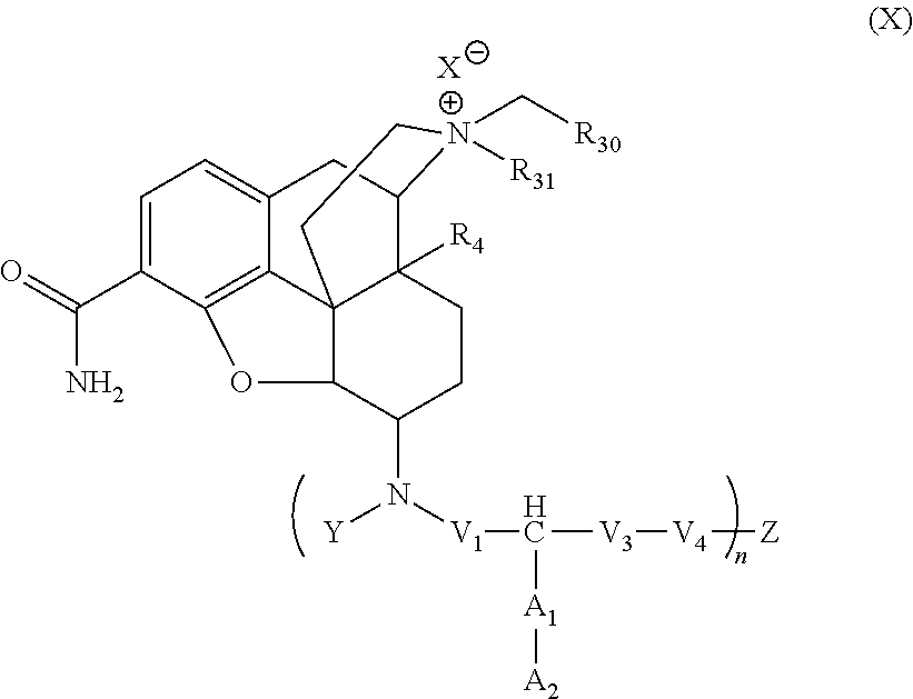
C1=C(C(=O)N)C2=C3C(=C1)CC1C4([R4])C3(C(C(N([Y])[V1]C([V3][V4][Z])[A1][A2])CC4)O2)CCN1(C[R30])[R31].[X]
